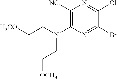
C1([NC])=C(N(CC[H3CO])CC[OCH3])N=C(Br)C(Cl)=N1
